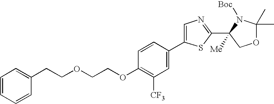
C1(CCOCCOC2=C([CF3])C=C(C3=CN=C(C4([Me])COC(C)(C)N4[Boc])S3)C=C2)=CC=CC=C1
